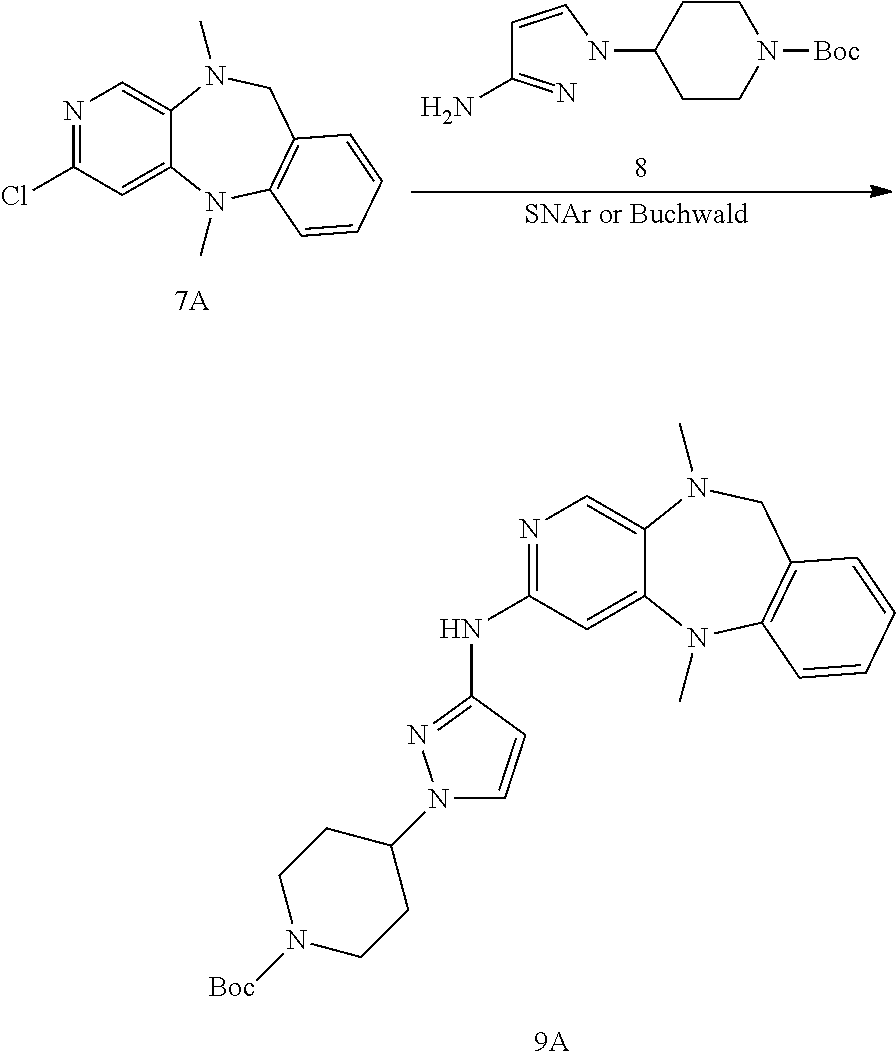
C(C(=N)N)=CNC1CCN([Boc])CC1.N1=C(Cl)C=C2C(=C1)N(C)CC1=C(N2C)C=CC=C1.N1=C(NC2=NN(C3CCN([Boc])CC3)C=C2)C=C2C(=C1)N(C)CC1=C(N2C)C=CC=C1
